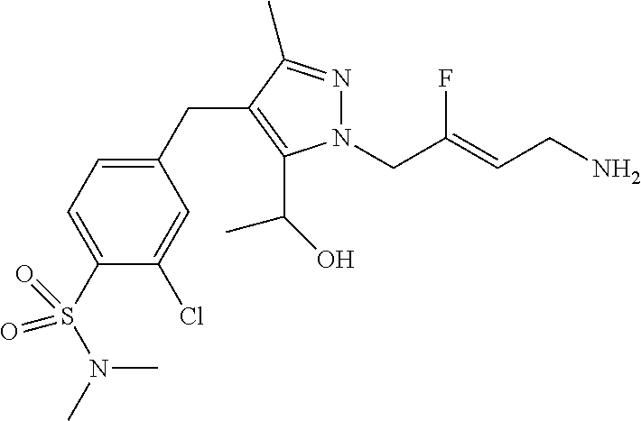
N1(CC(=CCN)F)N=C(C)C(CC2=CC=C(S(=O)(=O)N(C)C)C(Cl)=C2)=C1C(C)O
